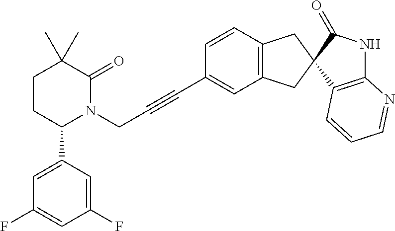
C1(C)(C)CCC(C2=CC(F)=CC(F)=C2)N(CC#CC2=CC3=C(C=C2)CC2(C3)C3=C(NC2=O)N=CC=C3)C1=O
